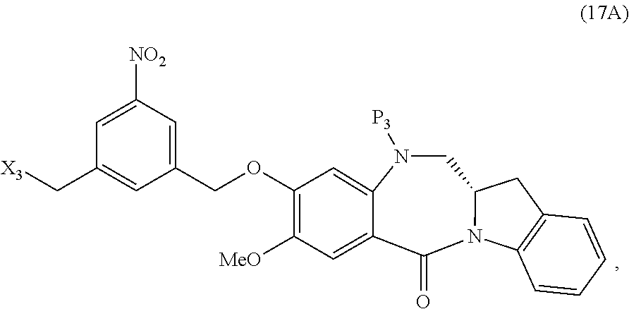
N1([P3])CC2N(C(=O)C3=CC([MeO])=C(OCC4=CC([NO2])=CC(C[X3])=C4)C=C13)C1=C(C2)C=CC=C1
